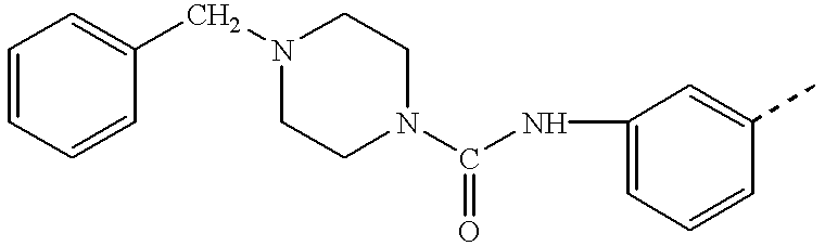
C1=CC=CC(CN2CCN(C(NC3=CC=CC(C)=C3)=O)CC2)=C1
